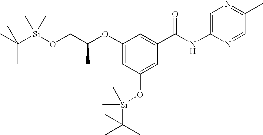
C1(OC(CO[Si](C(C)(C)C)(C)C)C)=CC(O[Si](C)(C(C)(C)C)C)=CC(C(NC2=CN=C(C)C=N2)=O)=C1
